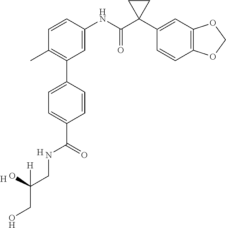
C1=C(NC(C2(C3=CC4=C(C=C3)OCO4)CC2)=O)C=CC(C)=C1C1=CC=C(C(NCC(CO)(O)[H])=O)C=C1.[H].[H]
